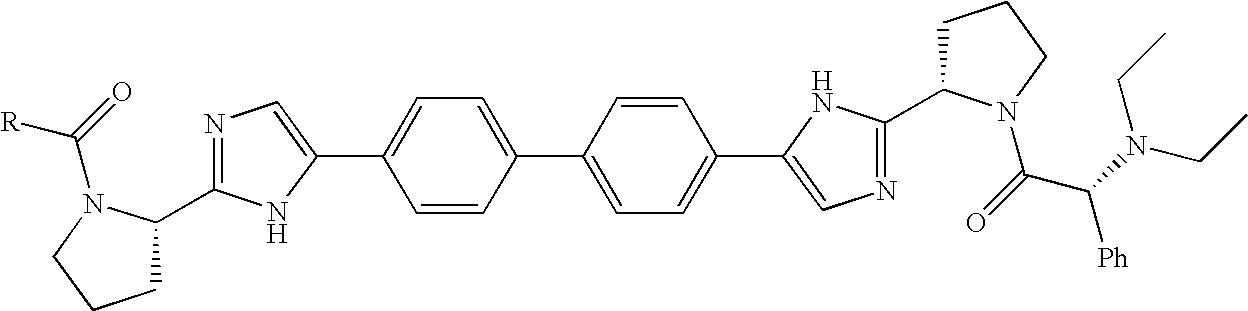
C1=CC(C2=CC=C(C3=CN=C(C4CCCN4C(C(N(CC)CC)[Ph])=O)N3)C=C2)=CC=C1C1=CN=C(C2CCCN2C([R])=O)N1
